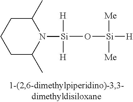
[Si](O[Si]([H])([Me])[Me])([H])([H])N1C(C)CCCC1C
